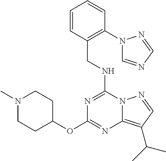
C(NC1=NC(OC2CCN(C)CC2)=NC2=C(C(C)C)C=NN12)C1=C(N2C=NC=N2)C=CC=C1
